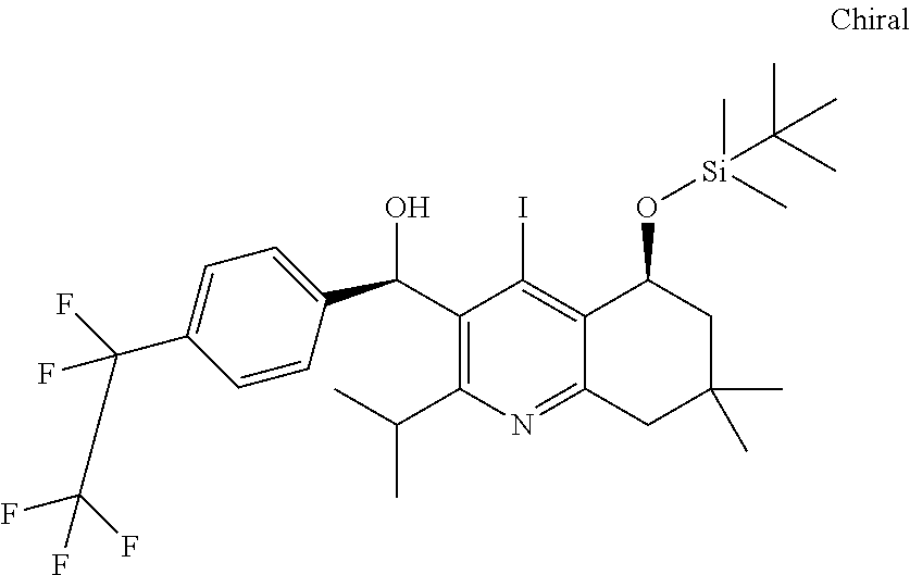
C1(C(C2=CC=C(C(F)(CC(F)(F)F)F)C=C2)O)=C(C(C)C)N=C2C(=C1I)C(O[Si](C(C)(C)C)(C)C)CC(C)(C)C2
